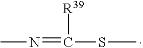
[R39]C(SC)=NC
